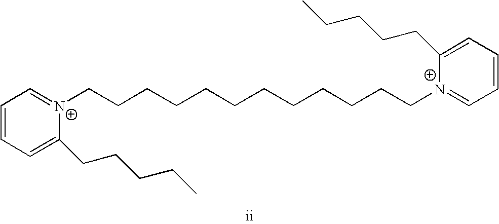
C1=C(CCCCC)[N+](CCCCCCCCCCCC[N+]2=CC=CC=C2CCCCC)=CC=C1
